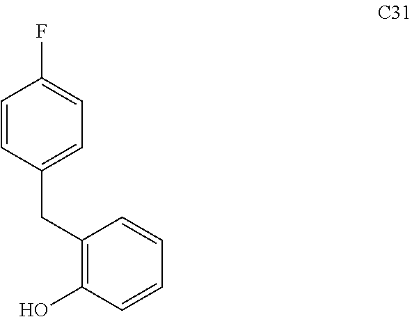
C1=CC(CC2=C(O)C=CC=C2)=CC=C1F
